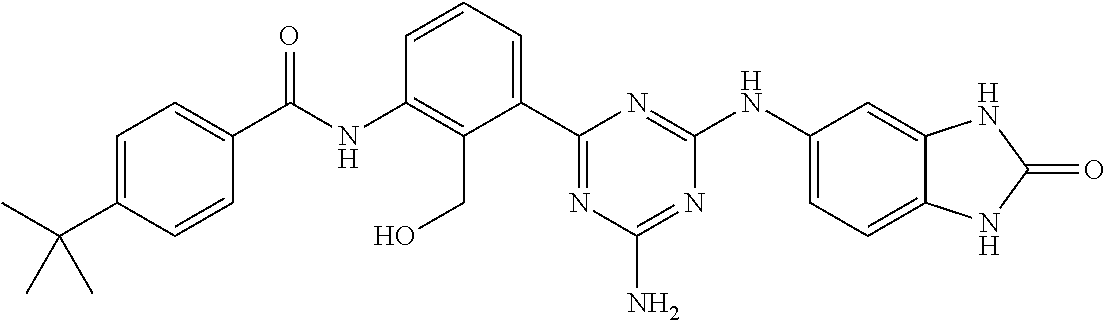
C(NC1=C(CO)C(C2=NC(N)=NC(NC3=CC=C4C(=C3)NC(=O)N4)=N2)=CC=C1)(=O)C1=CC=C(C(C)(C)C)C=C1
